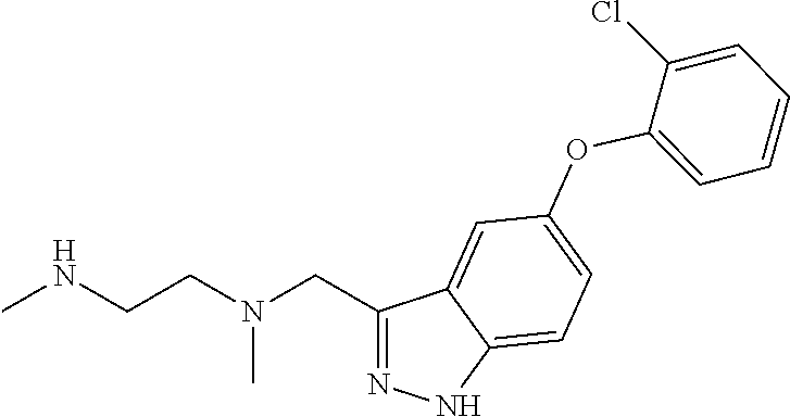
C1(CN(CCNC)C)=NNC2=CC=C(OC3=CC=CC=C3Cl)C=C12
